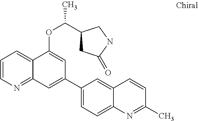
C1=CN=C2C(=C1)C(OC(C1CC(=O)NC1)C)=CC(C1=CC=C3C(=C1)C=CC(C)=N3)=C2
